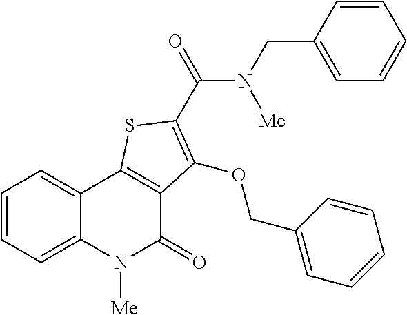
C1=CC=C2C(=C1)C1=C(C(=O)N2[Me])C(OCC2=CC=CC=C2)=C(C(N([Me])CC2=CC=CC=C2)=O)S1
